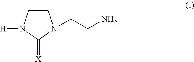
C1CN([H])C(=[X])N1CCN
